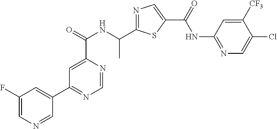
N1=C(C(NC(C2=CC(C3=CC(F)=CN=C3)=NC=N2)=O)C)SC(C(=O)NC2=NC=C(Cl)C([CF3])=C2)=C1
